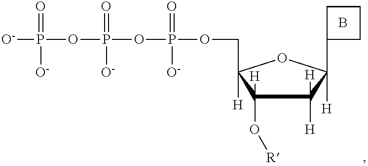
B.C1([H])([H])C([H])(O[R])C([H])(COP(OP(OP([O-])(=O)[O-])(=O)[O-])(=O)[O-])OC1([H])C1CCC1
